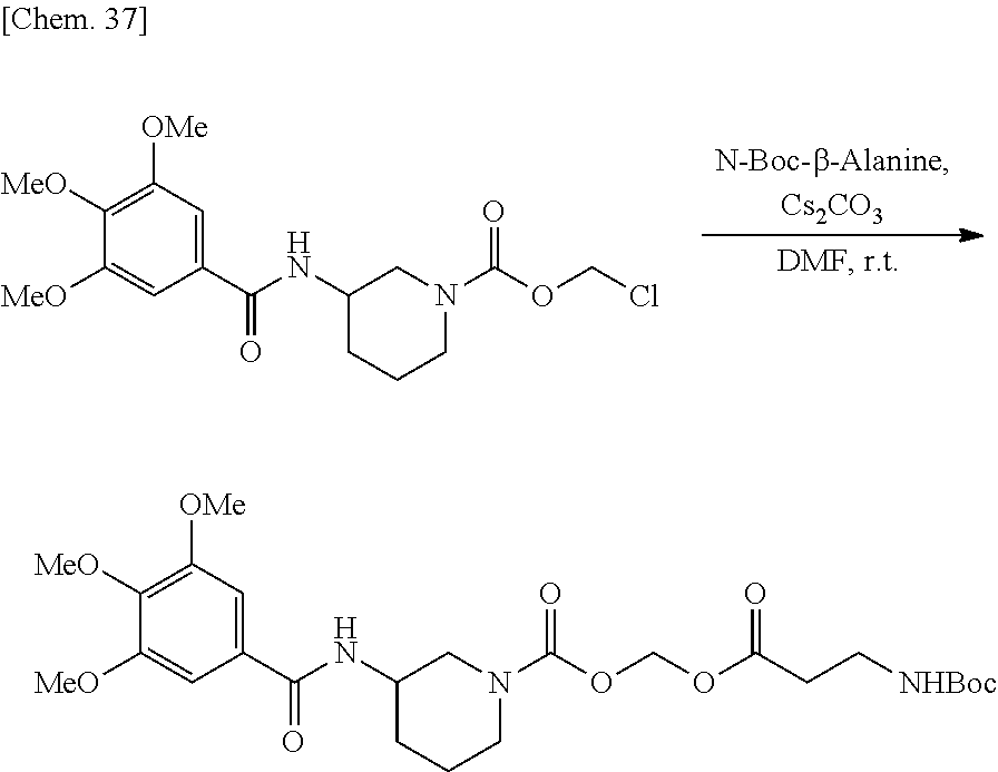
C1([MeO])=CC(C(NC2CCCN(C(OCCl)=O)C2)=O)=CC([OMe])=C1[MeO].C1([MeO])=CC(C(NC2CCCN(C(OCOC(CC[NHBoc])=O)=O)C2)=O)=CC([OMe])=C1[MeO]
